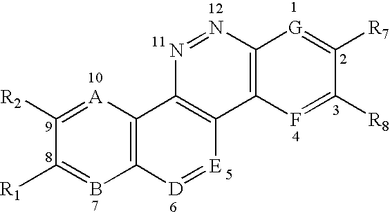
C12=C([A]=C([R2])C([R1])=B1)C1=C([E]=[D]2)C2=C(N=N1)[G]=C([R7])C([R8])=F2
